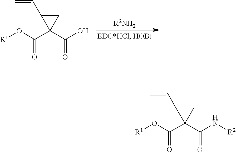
[R2NH2].[R1]OC(C1(C(O)=O)CC1C=C)=O.[R1]OC(C1(C(N[R2])=O)CC1C=C)=O
